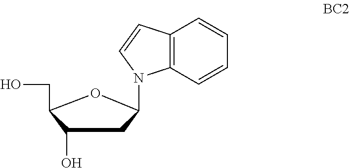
C1=CC2=C(C=C1)C=CN2C1CC(O)C(CO)O1
